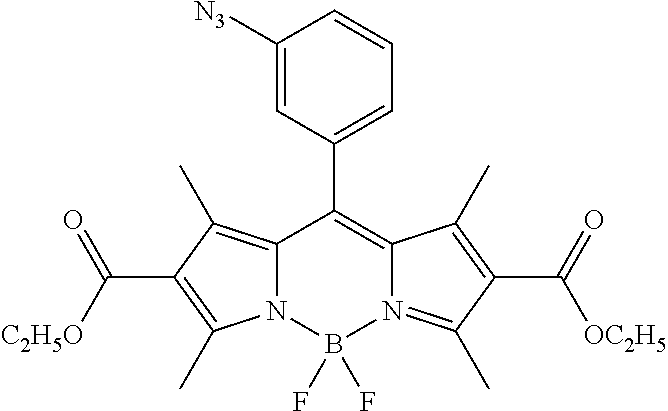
C12=C(C)C(C([C2H5O])=O)=C(C)N1B(F)(F)N1=C(C)C(C(=O)[OC2H5])=C(C)C1=C2C1=CC=CC([N3])=C1
